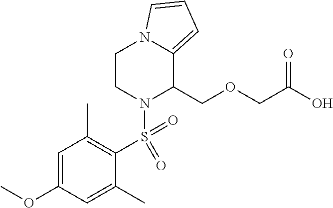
C1=C(OC)C=C(C)C(S(=O)(=O)N2C(COCC(O)=O)C3=CC=CN3CC2)=C1C
